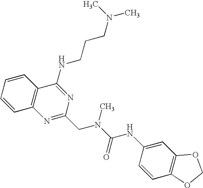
C1=CC2=C(C=C1)C(NCCCN(C)C)=NC(CN(C(=O)NC1=CC3=C(C=C1)OCO3)C)=N2
